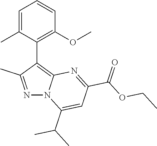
C1=C(C)C(C2=C3N(N=C2C)C(C(C)C)=CC(C(OCC)=O)=N3)=C(OC)C=C1
